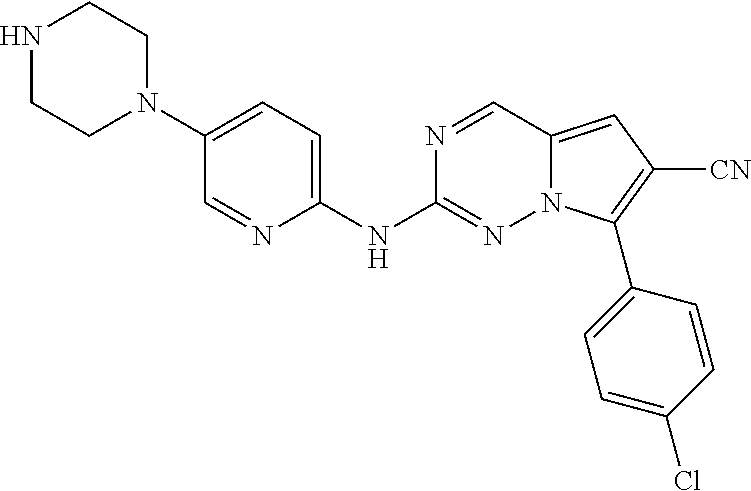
N1CCN(C2=CC=C(NC3=NN4C(=CC([CN])=C4C4=CC=C(Cl)C=C4)C=N3)N=C2)CC1
